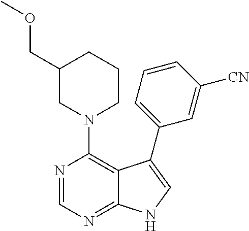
N1(C2=C3C(=NC=N2)NC=C3C2=CC=CC([CN])=C2)CCCC(COC)C1
